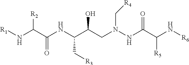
[R1]NC(C(NC(C(CN(NC(C(N[R6])[R5])=O)C[R4])O)C[R3])=O)[R2]
